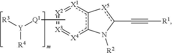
[X2]1=[X3]=[X4]c2c([X1]=1)-[X5]c(C#C[R1])N2[R2].C[Q1][Y]([R3])[R4]
